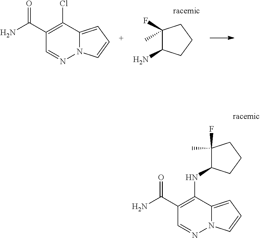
NC(C1=C(NC2C(F)(C)CCC2)C2=CC=CN2N=C1)=O.C1(C)(F)C(N)CCC1.NC(C1=C(Cl)C2=CC=CN2N=C1)=O
